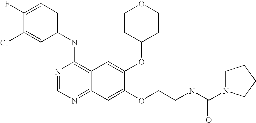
C1(NC2=C3C(=NC=N2)C=C(OCCNC(N2CCCC2)=O)C(OC2CCOCC2)=C3)=CC=C(F)C(Cl)=C1
